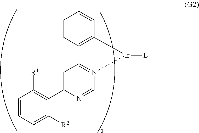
C1=CC=C([R2])C(C2=CC3=N(C=N2)[Ir]([L])C2=C3C=CC=C2)=C1[R1]
